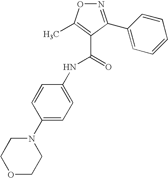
O1CCN(C2=CC=C(NC(=O)C3=C(C)ON=C3C3=CC=CC=C3)C=C2)CC1
